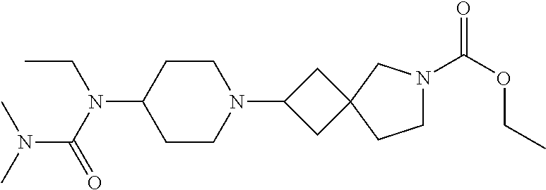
C1CN(C2CC3(C2)CCN(C(OCC)=O)C3)CCC1N(CC)C(=O)N(C)C
